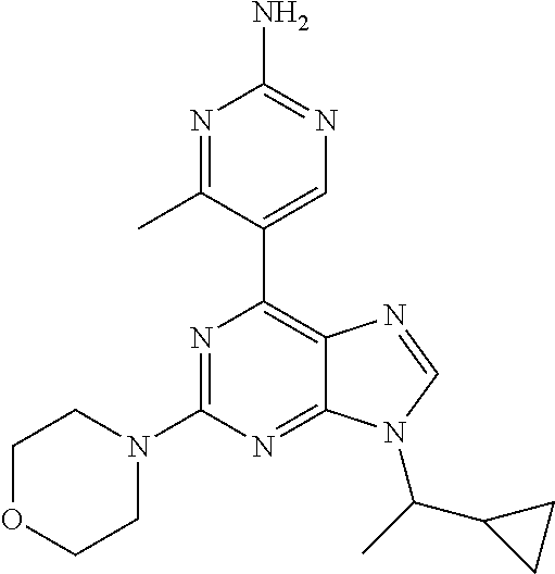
N1=C(C)C(C2=C3C(=NC(N4CCOCC4)=N2)N(C(C)C2CC2)C=N3)=CN=C1N
